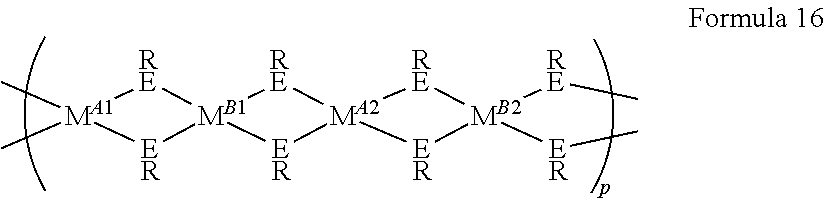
[MA1]1(C)(C)[RE][MB1]2([ER]1)[RE][MA2]1([ER]2)[RE][MB2]([RE]C)([ER]C)[ER]1
